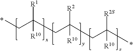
CCC(CC(CC(C)([R2S])[R10])([R2])[R10])([R1])[R10]
